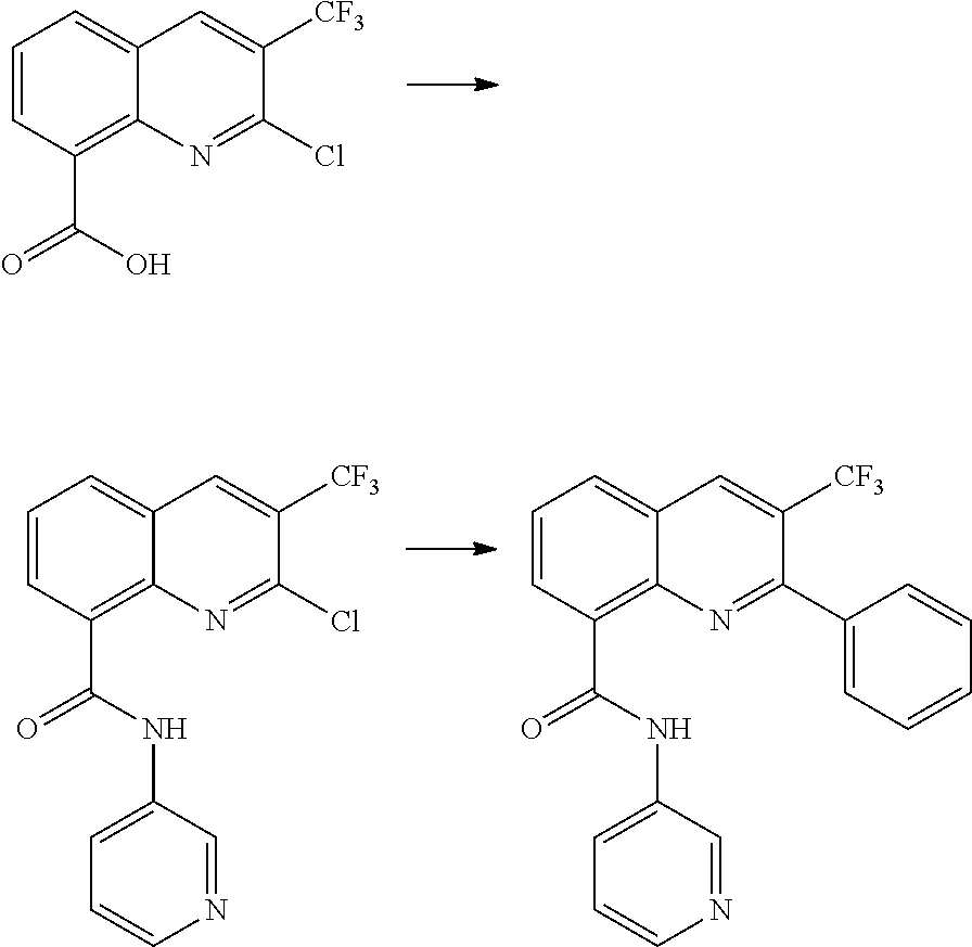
C1=CC(C(O)=O)=C2C(=C1)C=C([CF3])C(Cl)=N2.C1=CC(C(NC2=CC=CN=C2)=O)=C2C(=C1)C=C([CF3])C(Cl)=N2.C1=CC(C(NC2=CC=CN=C2)=O)=C2C(=C1)C=C([CF3])C(C1=CC=CC=C1)=N2
